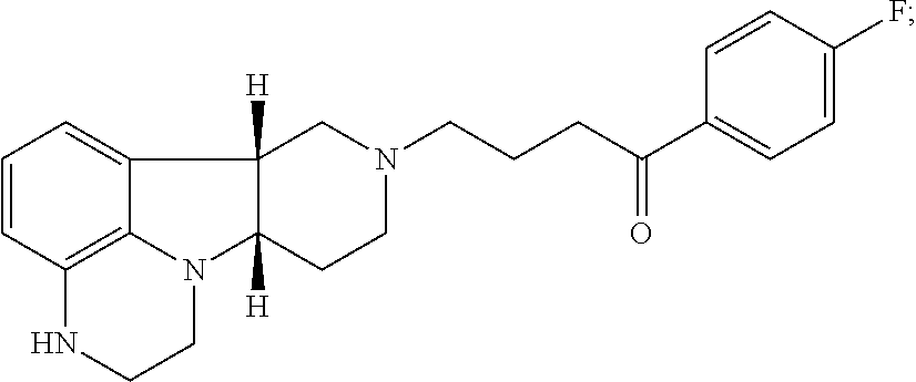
C1=CC2=C3C(=C1)C1([H])C([H])(N3CCN2)CCN(CCCC(C2=CC=C(F)C=C2)=O)C1
